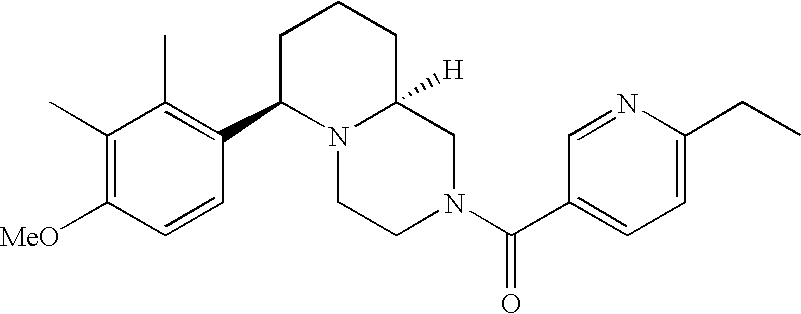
C1=C(CC)N=CC(C(N2CC3([H])N(CC2)C(C2=C(C)C(C)=C([MeO])C=C2)CCC3)=O)=C1
